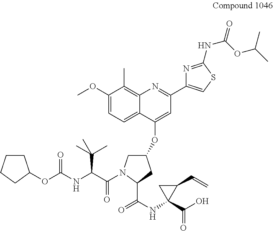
C1CCCC1OC(NC(C(=O)N1CC(OC2=CC(C3=CSC(NC(=O)OC(C)C)=N3)=NC3=C(C)C(OC)=CC=C23)CC1C(NC1(C(O)=O)C(C=C)C1)=O)C(C)(C)C)=O
